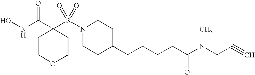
ONC(C1(S(N2CCC(CCCCC(N(CC#C)C)=O)CC2)(=O)=O)CCOCC1)=O
